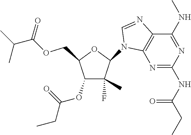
C1(F)(C)C(OC(=O)CC)C(COC(C(C)C)=O)OC1N1C2=C(N=C1)C(NC)=NC(NC(CC)=O)=N2
